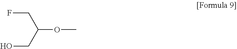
FCC(OC)CO
